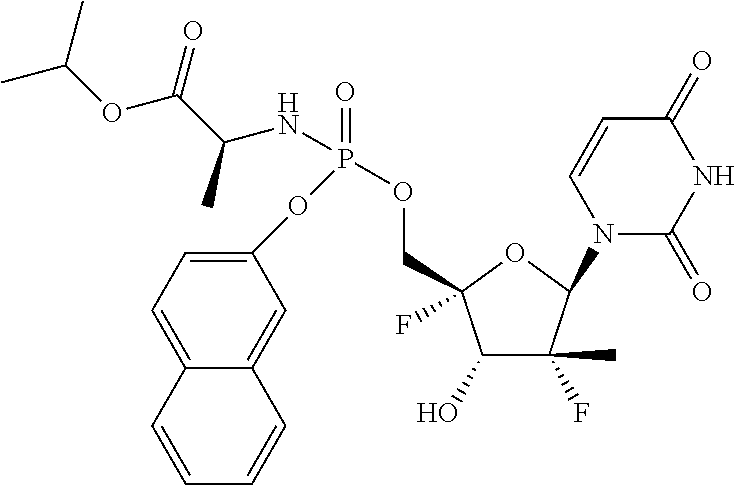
C1=C(OP(NC(C(OC(C)C)=O)C)(=O)OCC2(F)C(O)C(F)(C)C(N3C(=O)NC(=O)C=C3)O2)C=C2C(=C1)C=CC=C2
